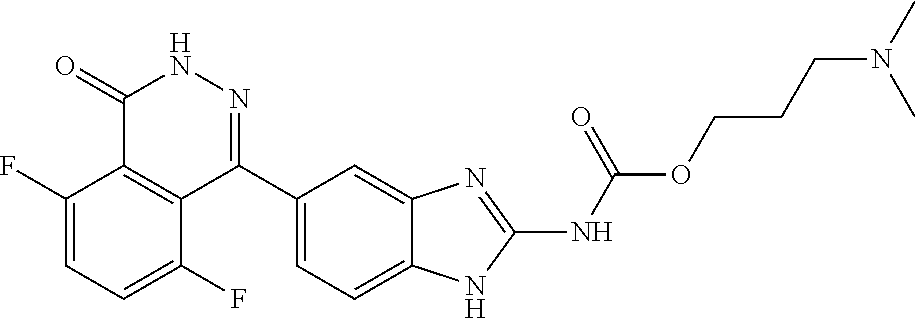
O(C(=O)NC1=NC2=CC(C3=NNC(=O)C4=C3C(F)=CC=C4F)=CC=C2N1)CCCN(C)C
